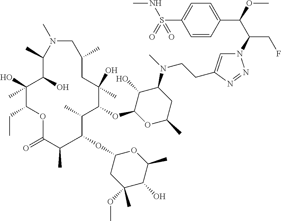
N1=NN(C(C(C2=CC=C(S(NC)(=O)=O)C=C2)OC)CF)C=C1CCN(C1C(O)C(OC2C(C)C(OC3CC(OC)(C)C(O)C(C)O3)C(C)C(=O)OC(CC)C(O)(C)C(O)C(C)N(C)CC(C)CC2(O)C)OC(C)C1)C
